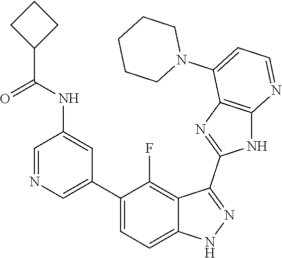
C1=NC=C(C2=CC=C3C(=C2F)C(C2=NC4=C(N2)N=CC=C4N2CCCCC2)=NN3)C=C1NC(=O)C1CCC1
